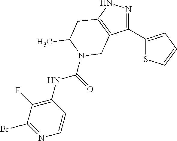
N1=C(C2=CC=CS2)C2=C(N1)CC(C)N(C(=O)NC1=C(F)C(Br)=NC=C1)C2
